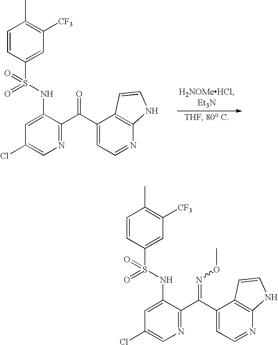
C1=CC(S(NC2=CC(Cl)=CN=C2C(C2=CC=NC3=C2C=CN3)=O)(=O)=O)=CC([CF3])=C1C.C1=CC(S(NC2=CC(Cl)=CN=C2C(C2=CC=NC3=C2C=CN3)=NOC)(=O)=O)=CC([CF3])=C1C
